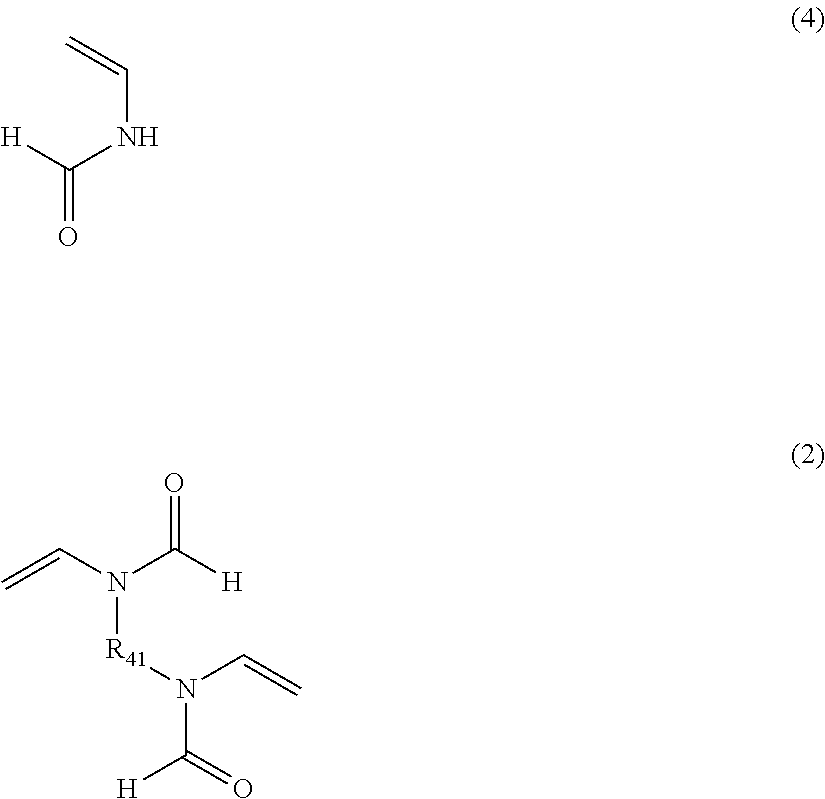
C(NC(=O)[H])=C.O=C([H])N(C=C)[R41]N(C(=O)[H])C=C
